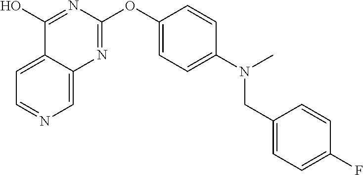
C1(O)=NC(OC2=CC=C(N(C)CC3=CC=C(F)C=C3)C=C2)=NC2=CN=CC=C12
